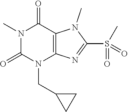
N1(C)C(=O)N(CC2CC2)C2=C(C1=O)N(C)C(S(=O)(C)=O)=N2
